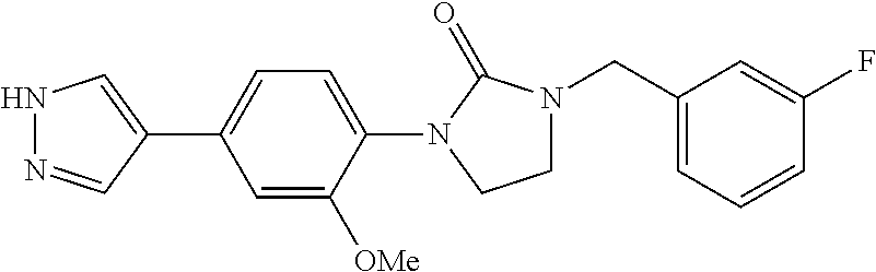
N1N=CC(C2=CC=C(N3CCN(CC4=CC=CC(F)=C4)C3=O)C([OMe])=C2)=C1
